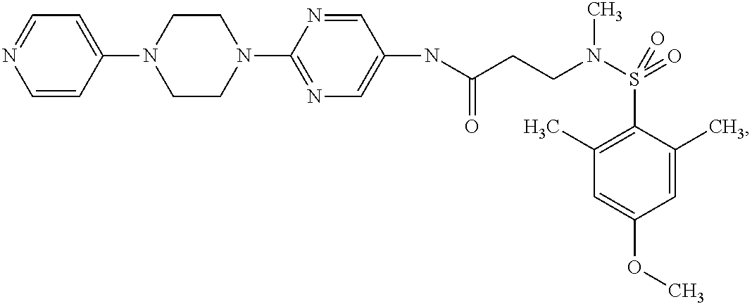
C1(NC(CCN(S(C2=C(C)C=C(OC)C=C2C)(=O)=O)C)=O)=CN=C(N2CCN(C3=CC=NC=C3)CC2)N=C1
